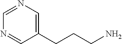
C1=NC=C(CCCN)C=N1
